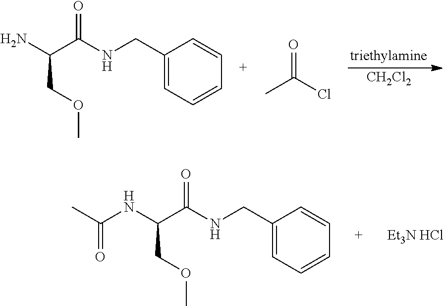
[CH2Cl2].NC(C(NCC1=CC=CC=C1)=O)COC.O=C(Cl)C.N(C(C(NCC1=CC=CC=C1)=O)COC)C(C)=O.[Et3N HCl]
